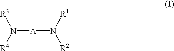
[R3]N([R4])[A]N([R2])[R1]
